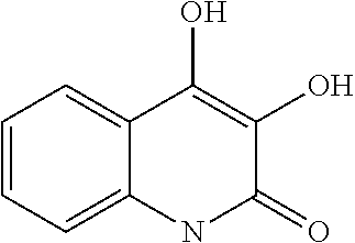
C1=CC=C2C(=C1)C(O)=C(O)C(=O)N2
